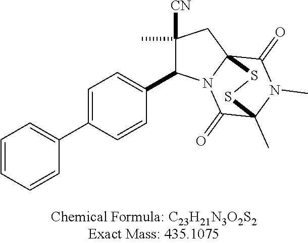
C1=C(C2=CC=CC=C2)C=CC(C2C([CN])(C)CC34C(=O)N(C)C(C)(C(=O)N23)SS4)=C1
